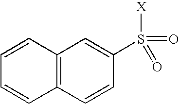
C12=C(C=CC(S([X])(=O)=O)=C1)C=CC=C2
